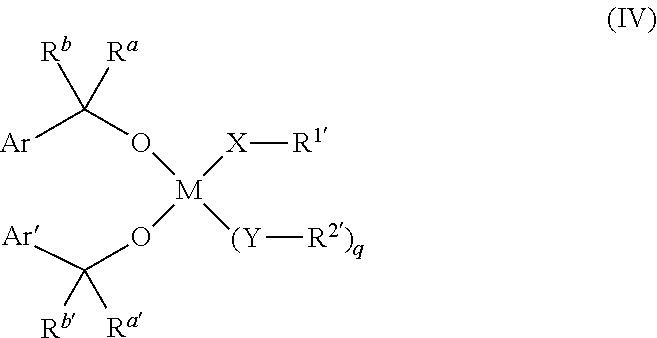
[Ar]C(O[M]([X][R1])([(Y][R2)q])OC([Ar])([Rb])[Ra])([Rb])[Ra]
